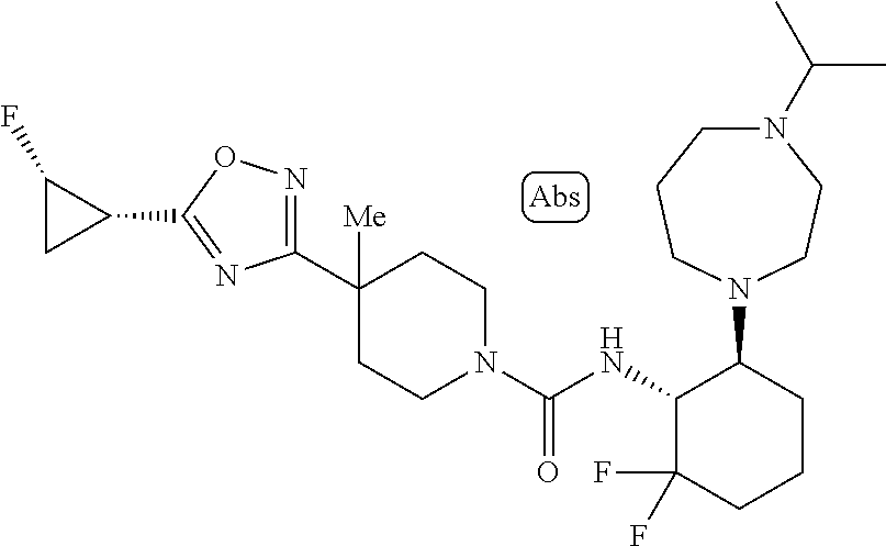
C1(C2([Me])CCN(C(NC3C(F)(F)CCCC3N3CCN(C(C)C)CCC3)=O)CC2)=NOC(C2CC2F)=N1
